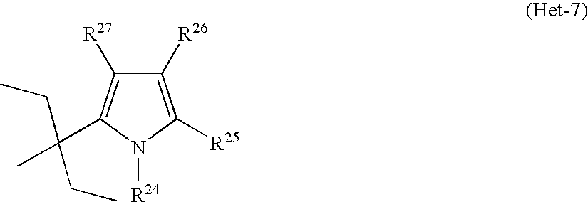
C1([R26])=C([R25])N([R24])C(C(C)(CC)CC)=C1[R27]
